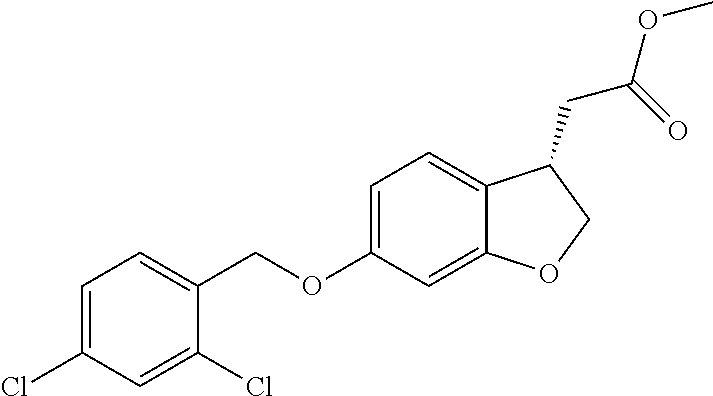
C1=C(Cl)C=C(Cl)C(COC2=CC=C3C(=C2)OCC3CC(OC)=O)=C1
